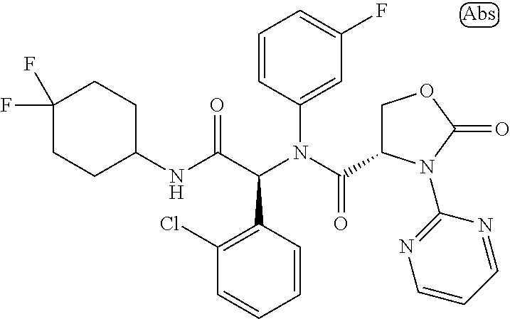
C1=CC(N(C(C2COC(=O)N2C2=NC=CC=N2)=O)C(C(NC2CCC(F)(F)CC2)=O)C2=C(Cl)C=CC=C2)=CC(F)=C1
